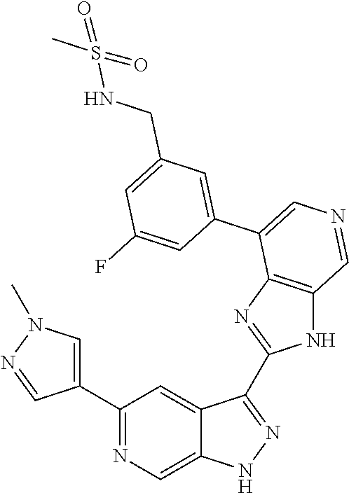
C1(C2=CN(C)N=C2)=NC=C2C(=C1)C(C1=NC3=C(N1)C=NC=C3C1=CC(CNS(C)(=O)=O)=CC(F)=C1)=NN2
